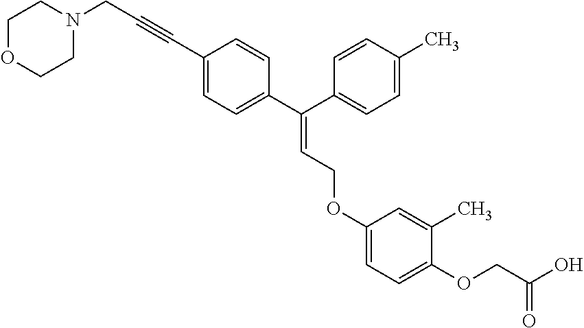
C1(C#CCN2CCOCC2)=CC=C(C(C2=CC=C(C)C=C2)=CCOC2=CC=C(OCC(O)=O)C(C)=C2)C=C1
